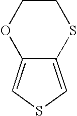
C12=CSC=C1SCCO2
